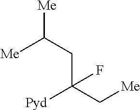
C([Me])(CC(C[Me])([Pyd])F)[Me]
